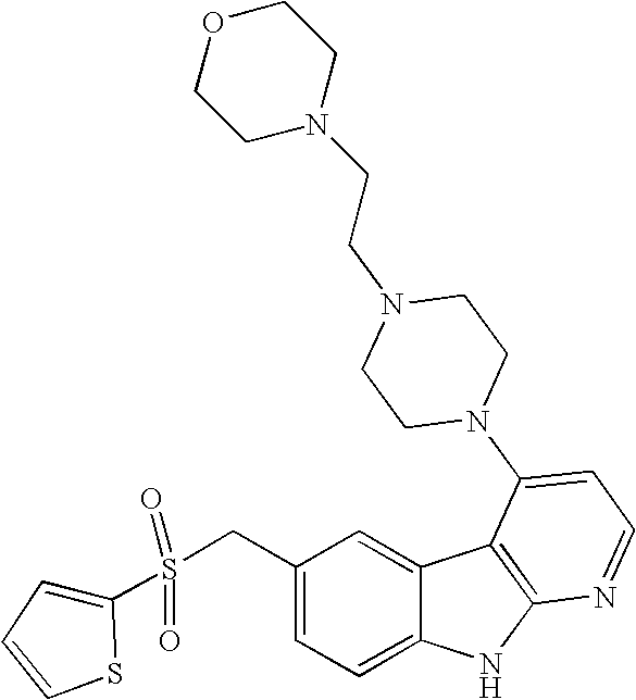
C1(CS(C2=CC=CS2)(=O)=O)=CC=C2C(=C1)C1=C(N2)N=CC=C1N1CCN(CCN2CCOCC2)CC1
